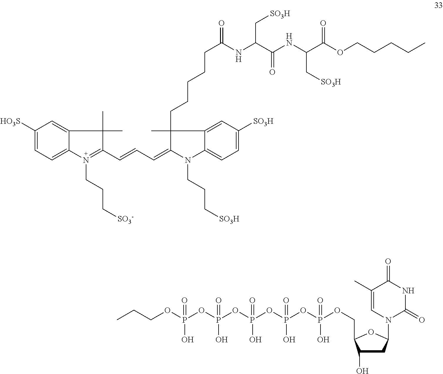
C(=O)(NC(C(NC(C(OCCCCC)=O)C[SO3H])=O)C[SO3H])CCCCCC1(C)C(=CC=CC2=N(CCC[SO3-])C3=CC=C([HO3S])C=C3C2(C)C)N(CCC[SO3H])C2=CC=C([SO3H])C=C12.P(O)(=O)(OP(O)(=O)OP(OCC1OC(N2C(=O)NC(=O)C(C)=C2)CC1O)(O)=O)OP(OP(OCCC)(O)=O)(O)=O
